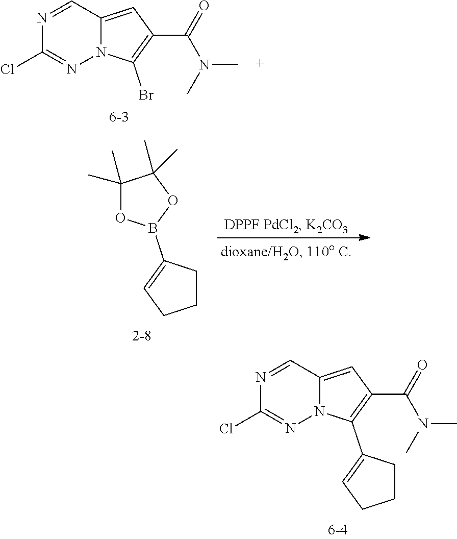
N1=CC2=CC(C(N(C)C)=O)=C(C3=CCCC3)N2N=C1Cl.N1=CC2=CC(C(N(C)C)=O)=C(Br)N2N=C1Cl.C1CC(B2OC(C)(C)C(C)(C)O2)=CC1
